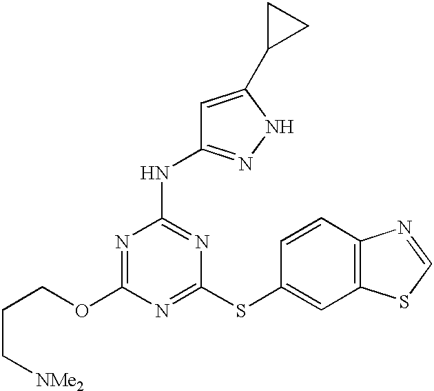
O(C1=NC(NC2=NNC(C3CC3)=C2)=NC(SC2=CC3=C(C=C2)N=CS3)=N1)CCC[NMe2]
